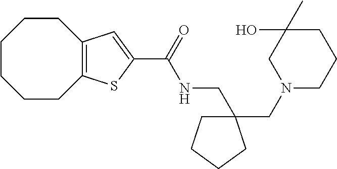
C1CCCC2=C(CC1)C=C(C(=O)NCC1(CN3CCCC(O)(C)C3)CCCC1)S2
